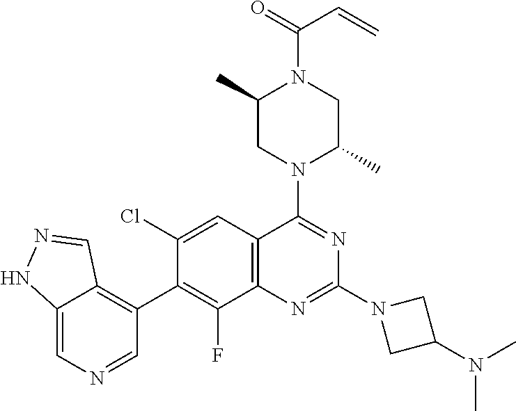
C12=CN=CC(C3=C(F)C4=C(C=C3Cl)C(N3C(C)CN(C(=O)C=C)C(C)C3)=NC(N3CC(N(C)C)C3)=N4)=C1C=NN2
